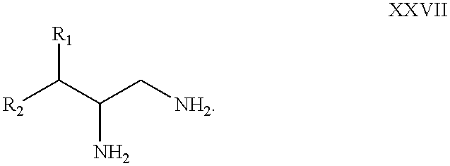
[R2]C(C(C[NH2])N)[R1]
